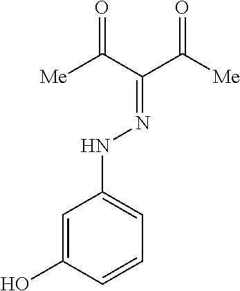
[Me]C(C(C([Me])=O)=NNC1=CC=CC(O)=C1)=O
